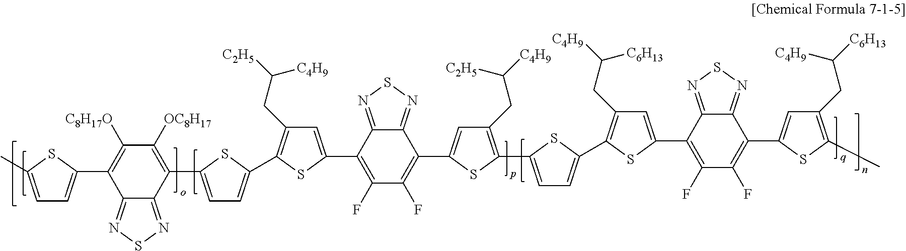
C1(C2=C(CC([C4H9])[C2H5])C=C(C3=C(F)C(F)=C(C4=CC(CC([C2H5])[C4H9])=C(C5=CC=C(C6=C([OC8H17])C([C8H17O])=C(C7=CC=C(C)S7)C7=NSN=C76)S5)S4)C4=NSN=C34)S2)=CC=C(C2=C(CC([C4H9])[C6H13])C=C(C3=C(F)C(F)=C(C4=CC(CC([C6H13])[C4H9])=C(C)S4)C4=NSN=C34)S2)S1
